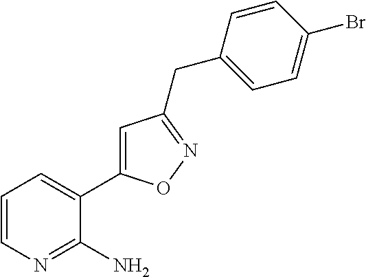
C1=CN=C(N)C(C2=CC(CC3=CC=C(Br)C=C3)=NO2)=C1
